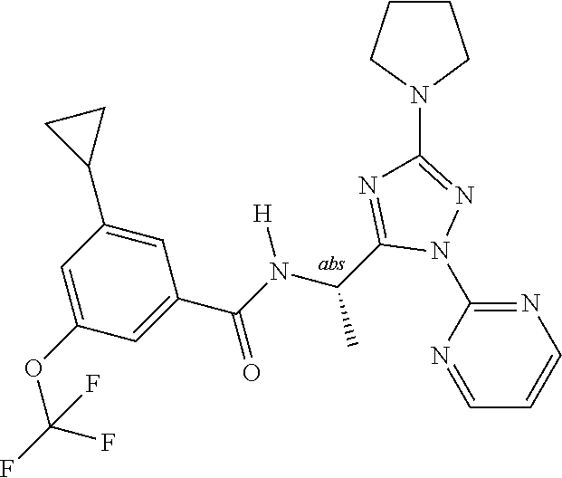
C1=NC(N2N=C(N3CCCC3)N=C2C(C)N([H])C(=O)C2=CC(OC(F)(F)F)=CC(C3CC3)=C2)=NC=C1
